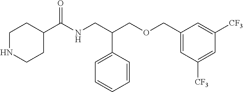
C1(C(NCC(COCC2=CC([CF3])=CC([CF3])=C2)C2=CC=CC=C2)=O)CCNCC1
